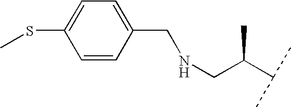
C1=CC(CNCC(C(C)C)C)=CC=C1SC
